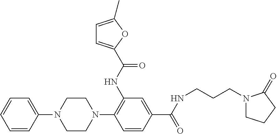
N1(C2=CC=CC=C2)CCN(C2=C(NC(=O)C3=CC=C(C)O3)C=C(C(=O)NCCCN3CCCC3=O)C=C2)CC1
